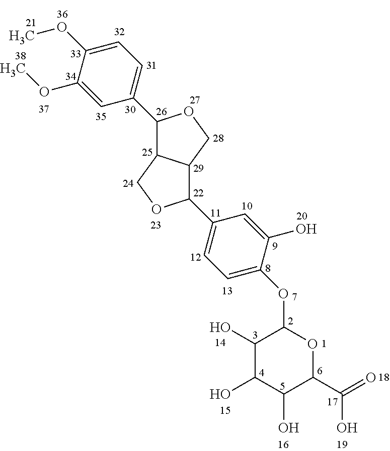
C1(C2C3C(CO2)C(C2=CC=C(OC4OC(C(=O)O)C(O)C(O)C4O)C(O)=C2)OC3)=CC=C(OC)C(OC)=C1
